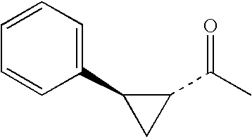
C1(C(=O)C)C(C2=CC=CC=C2)C1
